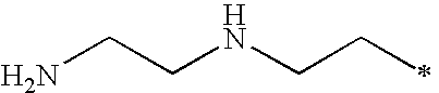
C(NCCC)CN
